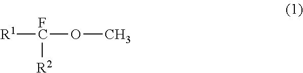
[R1][FC]([R2])OC
